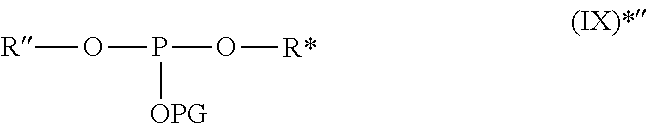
[R]OP(O[R*])[OPG]
